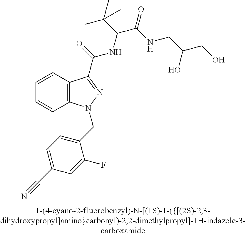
C1=CC2=C(C=C1)N(CC1=CC=C(C#N)C=C1F)N=C2C(NC(C(C)(C)C)C(NCC(CO)O)=O)=O
